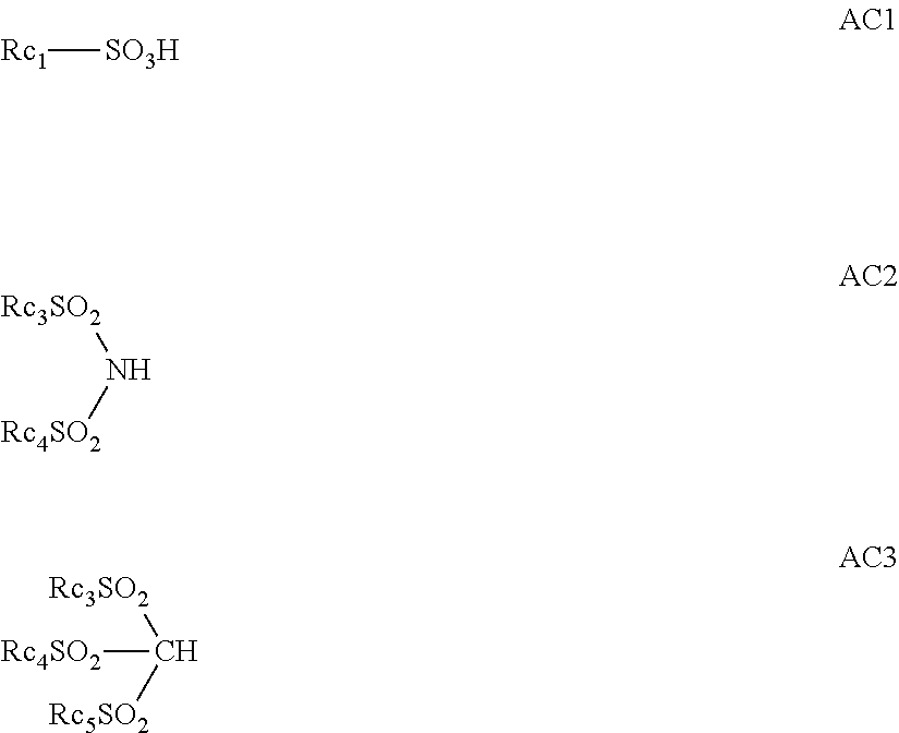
[Rc1][SO3H].N([Rc3SO2])[Rc4SO2].C([Rc3SO2])([Rc5SO2])[Rc4SO2]
